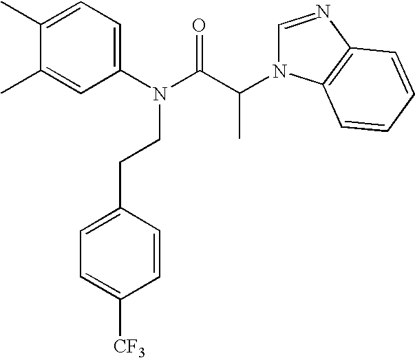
C1(C)=CC=C(N(C(C(C)N2C=NC3=C2C=CC=C3)=O)CCC2=CC=C([CF3])C=C2)C=C1C
